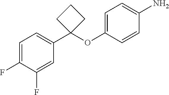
C1=C(F)C(F)=CC(C2(OC3=CC=C(N)C=C3)CCC2)=C1
